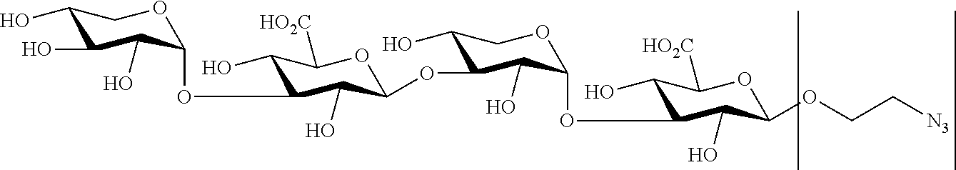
C1(O)C(OC2C(O)C(OC3C(O)C(O)C(O)CO3)C(O)C([HO2C])O2)C(O)C(OC2C(O)C([HO2C])OC(OCC[N3])C2O)OC1
